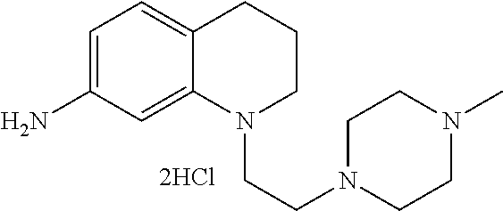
C1=C(N)C=C2C(=C1)CCCN2CCN1CCN(C)CC1
